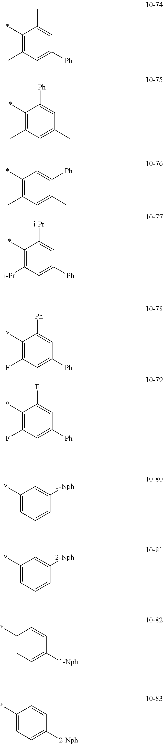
C1(*)=C(C)C=C([Ph])C=C1C.C1(*)=C(C)C=C(C)C=C1[Ph].C1(*)=C(C)C=C(C)C([Ph])=C1.C1(*)=C([i-Pr])C=C([Ph])C=C1[i-Pr].C1(*)=CC=CC([1-Nph])=C1.C1(*)=C(F)C=C([Ph])C=C1[Ph].C1(*)=C(F)C=C([Ph])C=C1F.C1(*)=CC=CC([2-Nph])=C1.C1(*)=CC=C([1-Nph])C=C1.C1(*)=CC=C([2-Nph])C=C1
